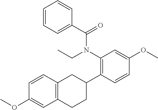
C1(N(CC)C(=O)C2=CC=CC=C2)=C(C2CC3=C(CC2)C=C(OC)C=C3)C=CC(OC)=C1
